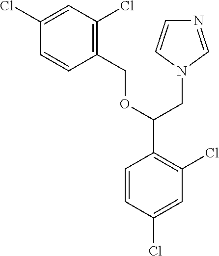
C1(COC(CN2C=NC=C2)C2=C(Cl)C=C(Cl)C=C2)=C(Cl)C=C(Cl)C=C1
